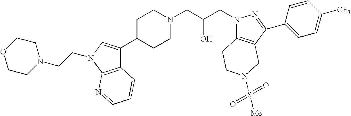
C1C(C2=CN(CCN3CCOCC3)C3=C2C=CC=N3)CCN(CC(CN2C3=C(C(C4=CC=C([CF3])C=C4)=N2)CN(S(=O)(=O)[Me])CC3)O)C1
